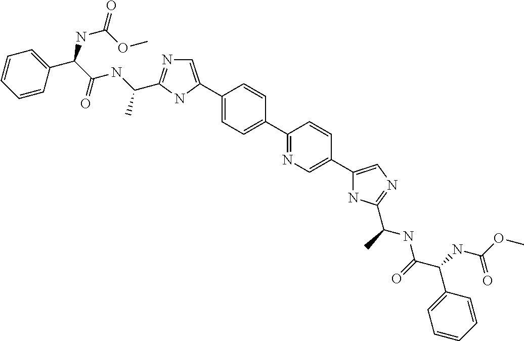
C1=CC(C(NC(=O)OC)C(NC(C)C2=NC=C(C3=CC=C(C4=NC=C(C5=CN=C(C(NC(=O)C(C6=CC=CC=C6)NC(=O)OC)C)N5)C=C4)C=C3)N2)=O)=CC=C1
